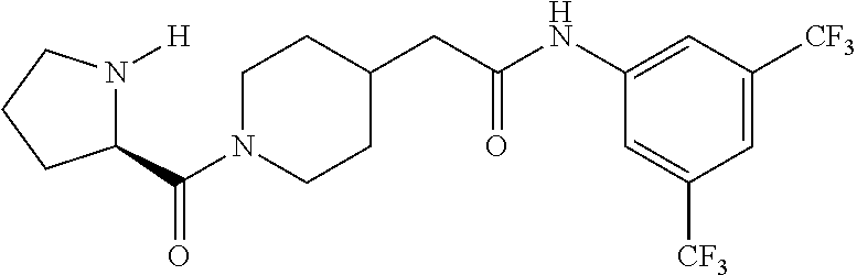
C(N1CCC(CC(NC2=CC([CF3])=CC([CF3])=C2)=O)CC1)(=O)C1N([H])CCC1
